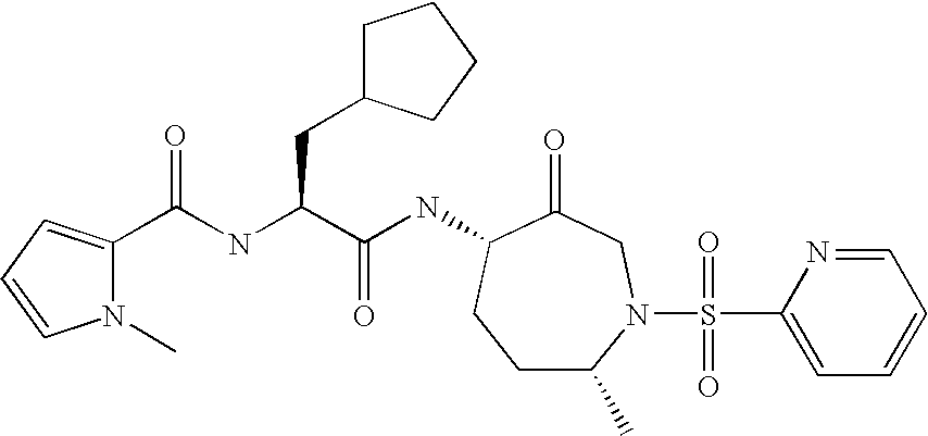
C1C(C)N(S(C2=CC=CC=N2)(=O)=O)CC(=O)C(NC(C(NC(=O)C2=CC=CN2C)CC2CCCC2)=O)C1
